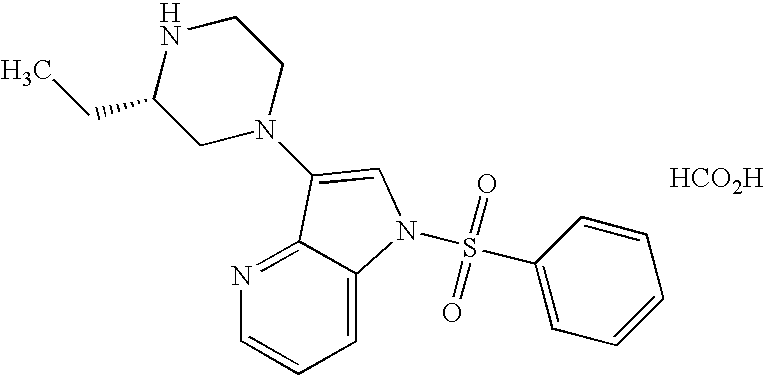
C1N(C2=CN(S(C3=CC=CC=C3)(=O)=O)C3=CC=CN=C32)CCNC1CC.[HCO2H]
